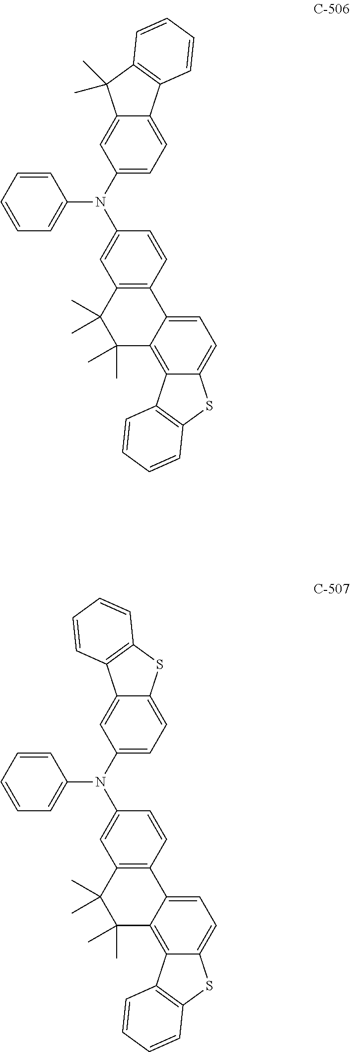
C1(N(C2=CC=C3C(=C2)C(C)(C)C2=C3C=CC=C2)C2=CC3=C(C=C2)C2=CC=C4C(=C2C(C)(C)C3(C)C)C2=C(S4)C=CC=C2)=CC=CC=C1.C1(N(C2=CC=C3C(=C2)C2=C(S3)C=CC=C2)C2=CC3=C(C=C2)C2=CC=C4C(=C2C(C)(C)C3(C)C)C2=C(S4)C=CC=C2)=CC=CC=C1
